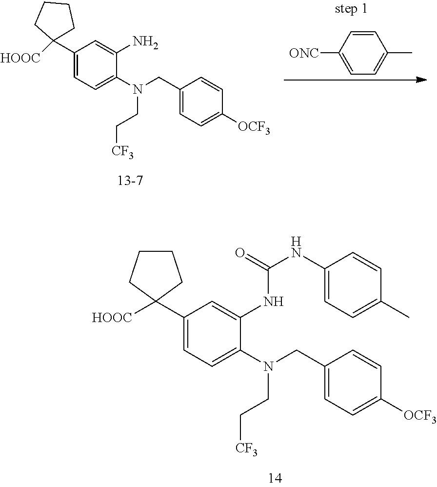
C1(CN(CC[CF3])C2=CC=C(C3([HOOC])CCCC3)C=C2NC(=O)NC2=CC=C(C)C=C2)=CC=C([OCF3])C=C1.C1(C2([HOOC])CCCC2)=CC=C(N(CC2=CC=C([OCF3])C=C2)CC[CF3])C(N)=C1.C1=CC([ONC])=CC=C1C
